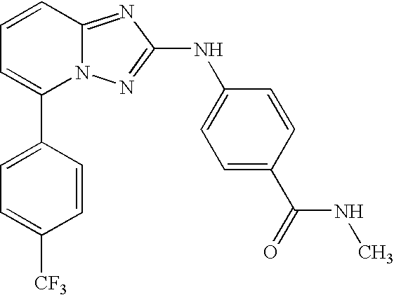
C1(C2=CC=C([CF3])C=C2)=CC=CC2=NC(NC3=CC=C(C(NC)=O)C=C3)=NN12
